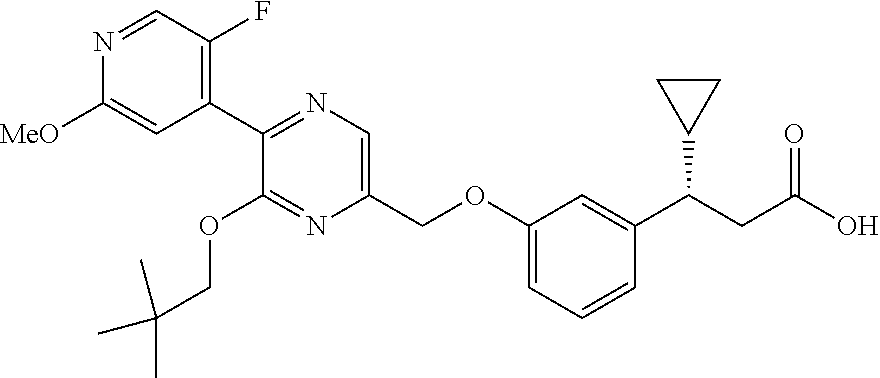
N1=C(C2=C(F)C=NC([MeO])=C2)C(OCC(C)(C)C)=NC(COC2=CC=CC(C(C3CC3)CC(O)=O)=C2)=C1
